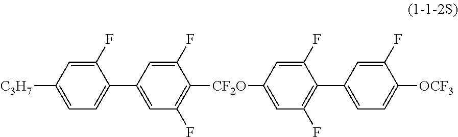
C1(F)=CC([C3H7])=CC=C1C1=CC(F)=C([CF2O]C2=CC(F)=C(C3=CC=C([OCF3])C(F)=C3)C(F)=C2)C(F)=C1
